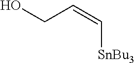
[SnBu3]C=CCO
